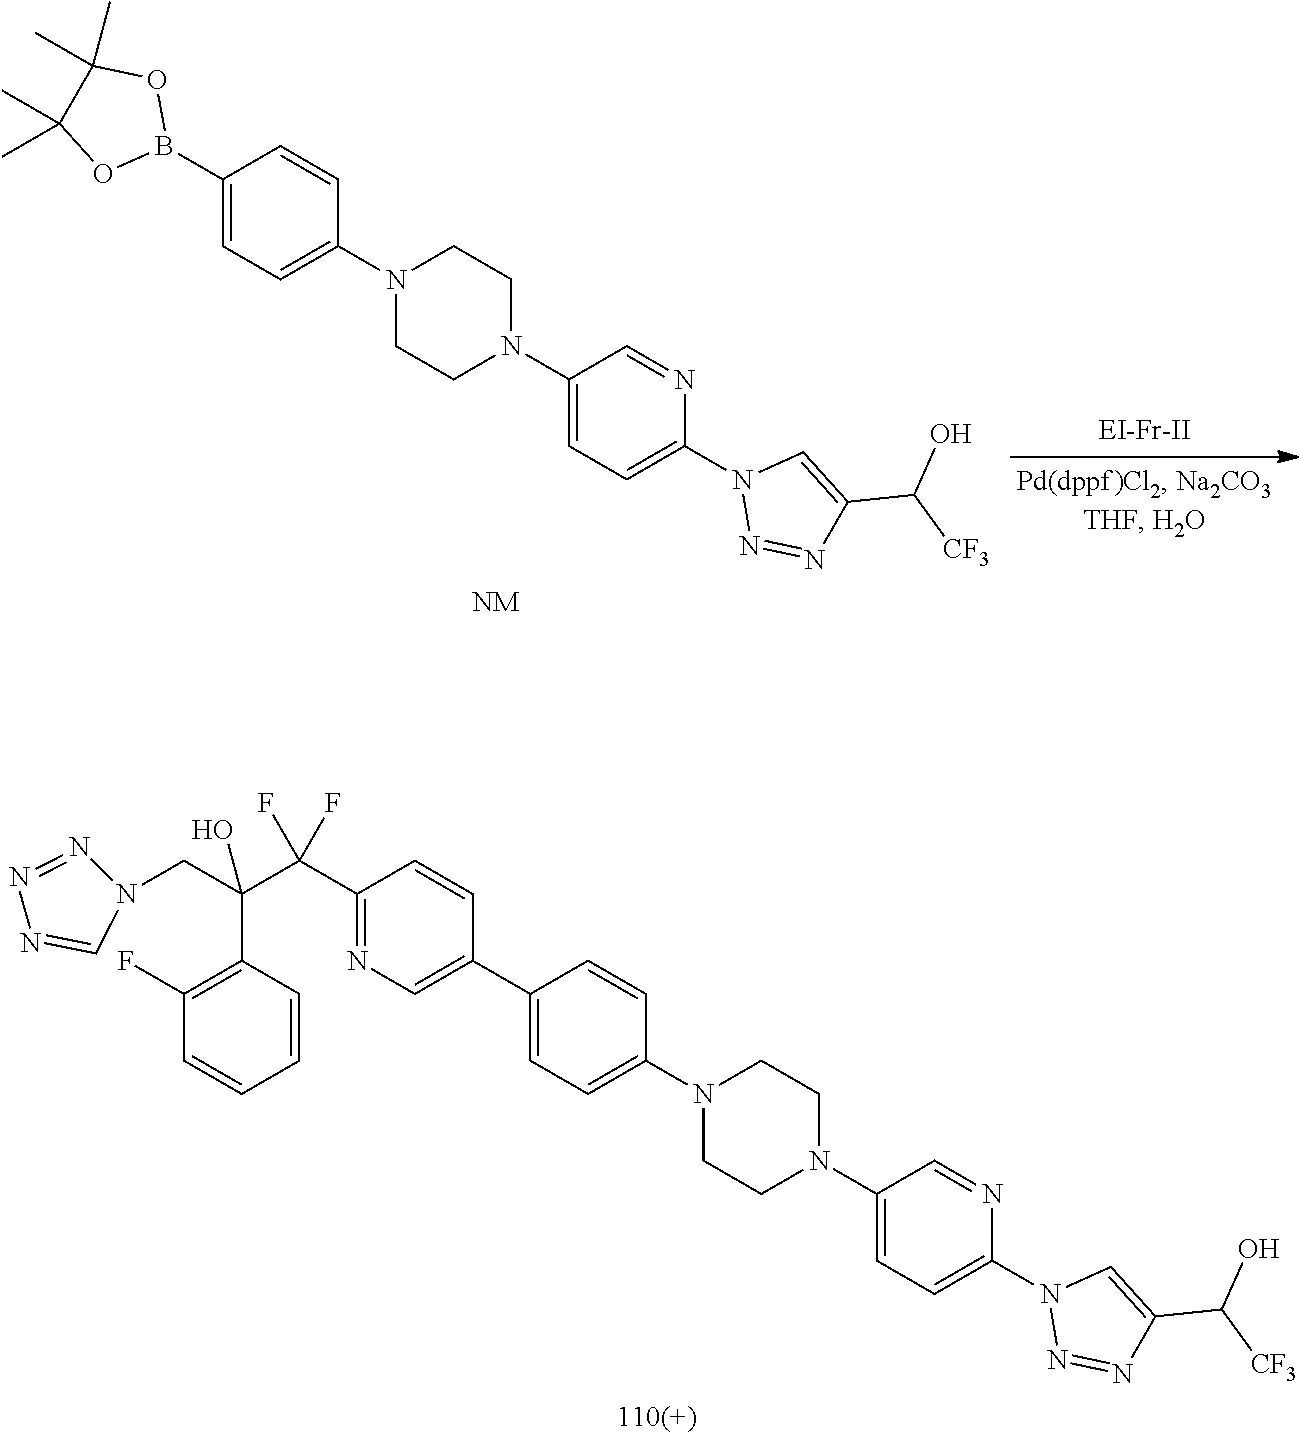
C1(N2CCN(C3=CC=C(C4=CN=C(C(C(CN5N=NN=C5)(O)C5=C(F)C=CC=C5)(F)F)C=C4)C=C3)CC2)=CC=C(N2N=NC(C([CF3])O)=C2)N=C1.[110(+)].C1(N2CCN(C3=CC=C(B4OC(C)(C)C(C)(C)O4)C=C3)CC2)=CC=C(N2N=NC(C([CF3])O)=C2)N=C1.[NM]
